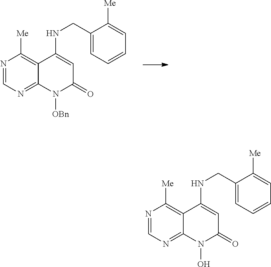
N1=CN=C2C(=C1[Me])C(NCC1=CC=CC=C1[Me])=CC(=O)N2[OBn].N1=CN=C2C(=C1[Me])C(NCC1=CC=CC=C1[Me])=CC(=O)N2O
